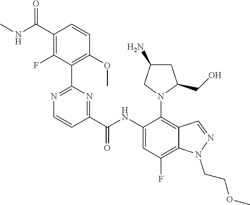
C1(C(NC)=O)=C(F)C(C2=NC=CC(C(=O)NC3=CC(F)=C4C(=C3N3C(CO)CC(N)C3)C=NN4CCOC)=N2)=C(OC)C=C1
